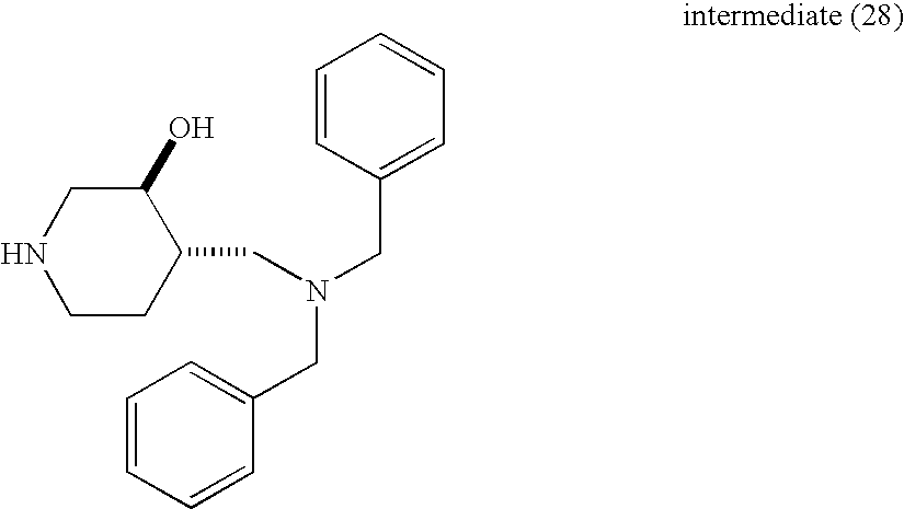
N1CCC(CN(CC2=CC=CC=C2)CC2=CC=CC=C2)C(O)C1
